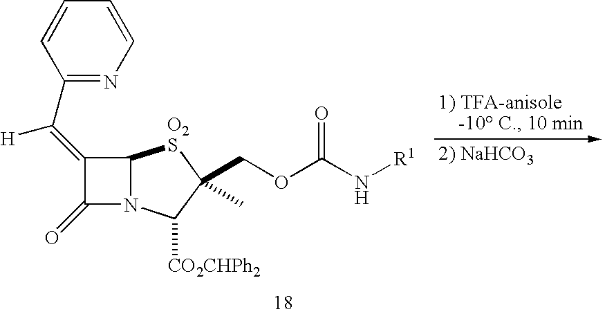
C12N(C([CO2CHPh2])C(COC(N[R1])=O)(C)[O2S]1)C(=O)C2=C([H])C1=NC=CC=C1
